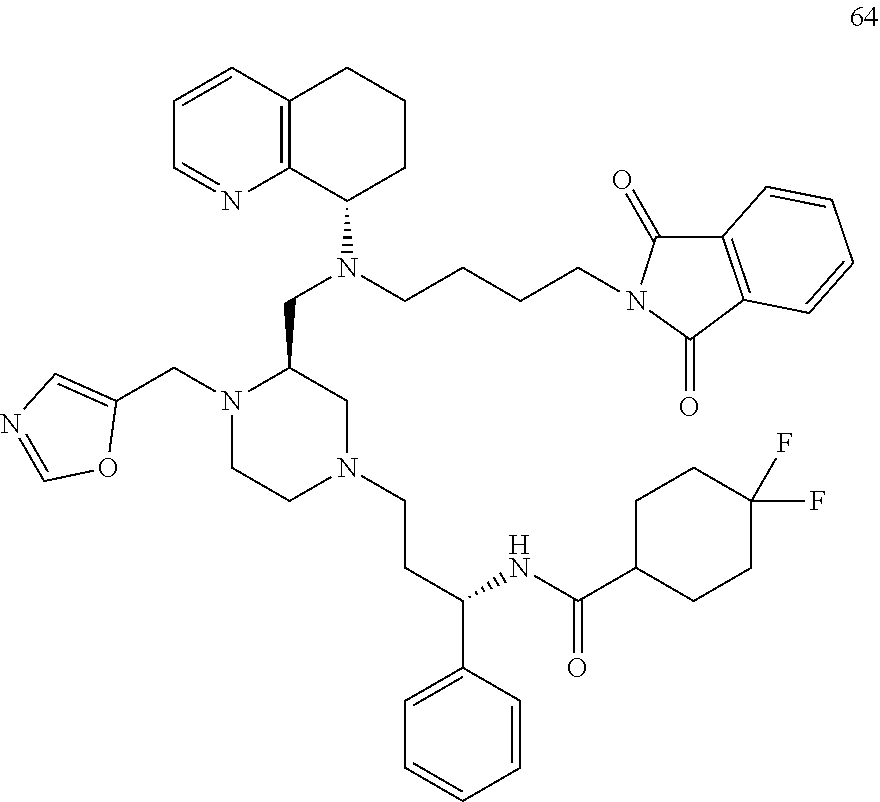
N1(CCC(C2=CC=CC=C2)NC(C2CCC(F)(F)CC2)=O)CCN(CC2=CN=CO2)C(CN(C2CCCC3=C2N=CC=C3)CCCCN2C(=O)C3=C(C2=O)C=CC=C3)C1
